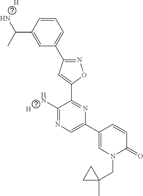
C1=C(C(N)C)C=CC=C1C1=NOC(C2=NC(C3=CN(CC4(C)CC4)C(=O)C=C3)=CN=C2N)=C1.[H].[H]
